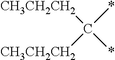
[CH3CH2CH2]C(*)(*)[CH3CH2CH2]
